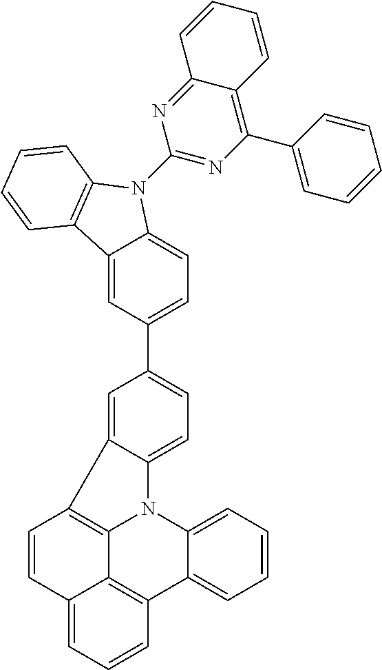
C1(C2=CC=C3C(=C2)C2=C(N3C3=NC(C4=CC=CC=C4)=C4C(=N3)C=CC=C4)C=CC=C2)=CC=C2C(=C1)C1=C3N2C2=CC=CC=C2C2=C3C(=CC=C2)C=C1
